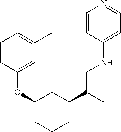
C1(C(CNC2=CC=NC=C2)C)CC(OC2=CC(C)=CC=C2)CCC1
